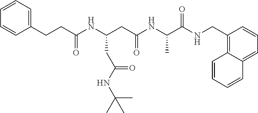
N(C(CC(NC(C(NCC1=C2C(=CC=C1)C=CC=C2)=O)C)=O)CC(NC(C)(C)C)=O)C(CCC1=CC=CC=C1)=O
